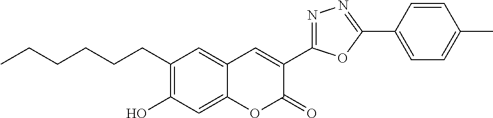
CCCCCCC1=C(O)C=C2C(=C1)C=C(C1=NN=C(C3=CC=C(C)C=C3)O1)C(=O)O2
